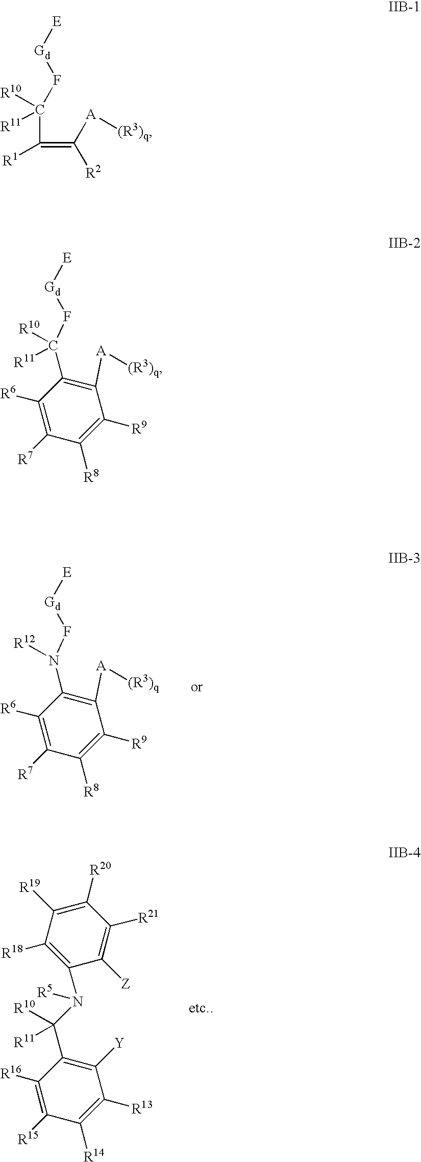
C([R1])(=C([R2])[A][(R3)q])C([R11])(F[Gd][E])[R10].C1([A][(R3)q])=C(C([R11])(F[Gd][E])[R10])C([R6])=C([R7])C([R8])=C1[R9].C1([A][(R3)q])=C(N(F[Gd][E])[R12])C([R6])=C([R7])C([R8])=C1[R9].C1([Y])=C(C(N(C2=C([R18])C([R19])=C([R20])C([R21])=C2[Z])[R5])([R10])[R11])C([R16])=C([R15])C([R14])=C1[R13]
